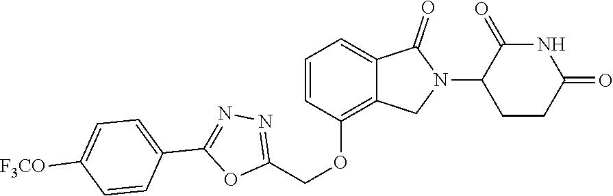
C1=CC(OCC2=NN=C(C3=CC=C([F3CO])C=C3)O2)=C2C(=C1)C(=O)N(C1CCC(=O)NC1=O)C2
